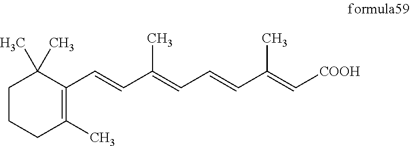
C1CCC(C)=C(C=CC(=CC=CC(=C[COOH])C)C)C1(C)C
